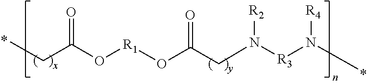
C(C(O[R1]OC(=O)CN([R2])[R3]N([R4])C)=O)C
